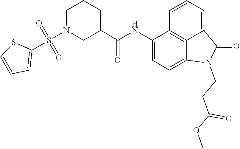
C1(NC(=O)C2CN(S(C3=CC=CS3)(=O)=O)CCC2)=CC=C2C3=C1C=CC=C3C(=O)N2CCC(OC)=O
